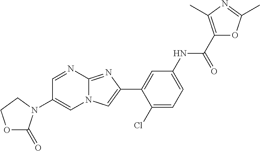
C1=NC2=NC(C3=CC(NC(C4=C(C)N=C(C)O4)=O)=CC=C3Cl)=CN2C=C1N1C(=O)OCC1
